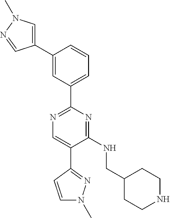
C1(NCC2CCNCC2)=NC(C2=CC=CC(C3=CN(C)N=C3)=C2)=NC=C1C1=NN(C)C=C1
